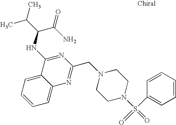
C1=C2C(=CC=C1)N=C(CN1CCN(S(C3=CC=CC=C3)(=O)=O)CC1)N=C2NC(C(N)=O)C(C)C
